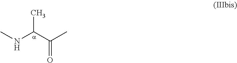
CC(C(C)=O)NC
